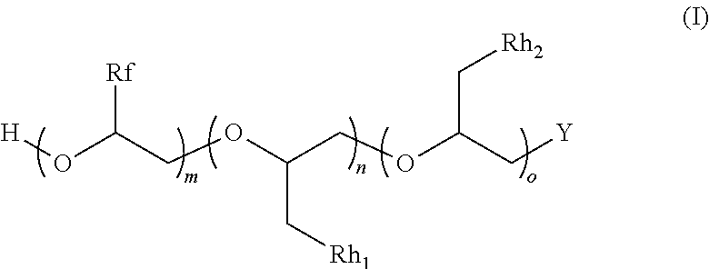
[H]OC(COC(COC(C[Y])C[Rh2])C[Rh1])[Rf]
